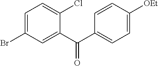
C1=C(Br)C=C(C(C2=CC=C([OEt])C=C2)=O)C(Cl)=C1
